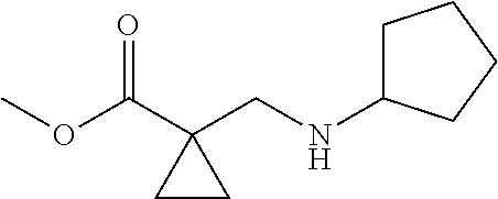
N(CC1(C(OC)=O)CC1)C1CCCC1
